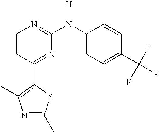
N1=C(C)SC(C2=NC(N(C3=CC=C(C(F)(F)F)C=C3)[H])=NC=C2)=C1C
